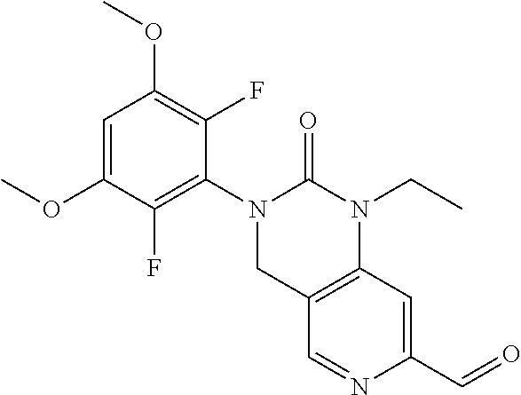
C1(OC)=CC(OC)=C(F)C(N2CC3=C(C=C(C=O)N=C3)N(CC)C2=O)=C1F
